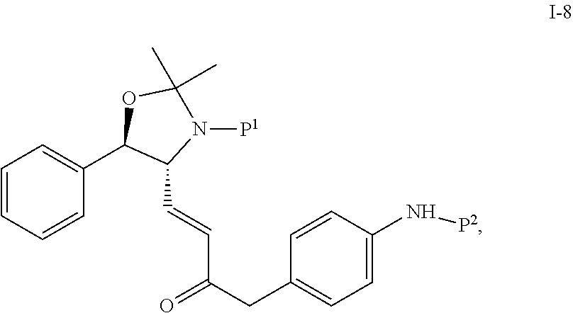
C1=CC=CC(C2C(C=CC(CC3=CC=C(N[P2])C=C3)=O)N([P1])C(C)(C)O2)=C1
